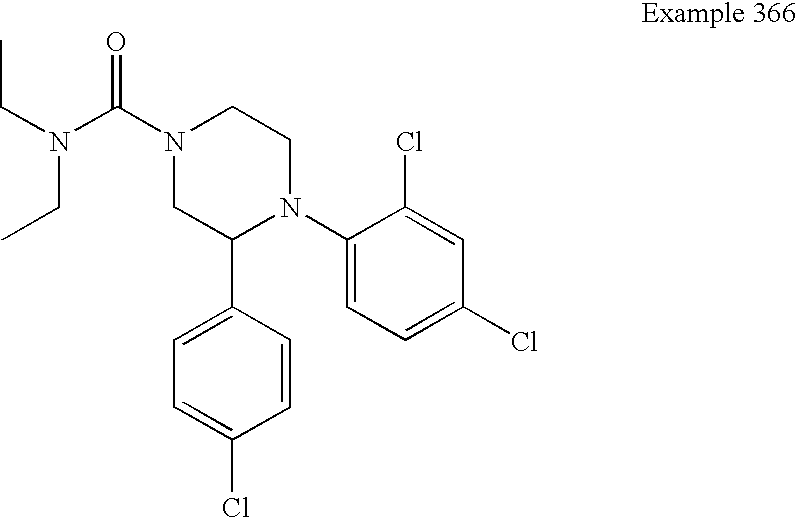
C(C)N(C(N1CC(C2=CC=C(Cl)C=C2)N(C2=CC=C(Cl)C=C2Cl)CC1)=O)CC
